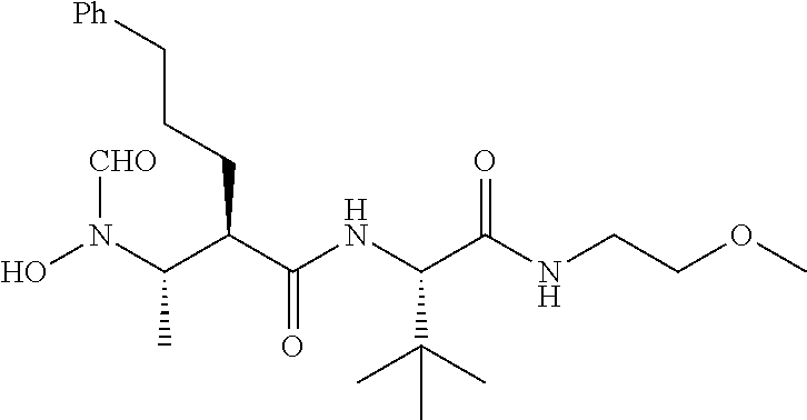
ON(C(C(C(NC(C(NCCOC)=O)C(C)(C)C)=O)CCC[Ph])C)[CHO]
